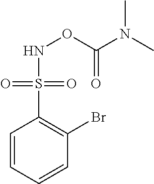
N(OC(=O)N(C)C)S(C1=C(Br)C=CC=C1)(=O)=O
